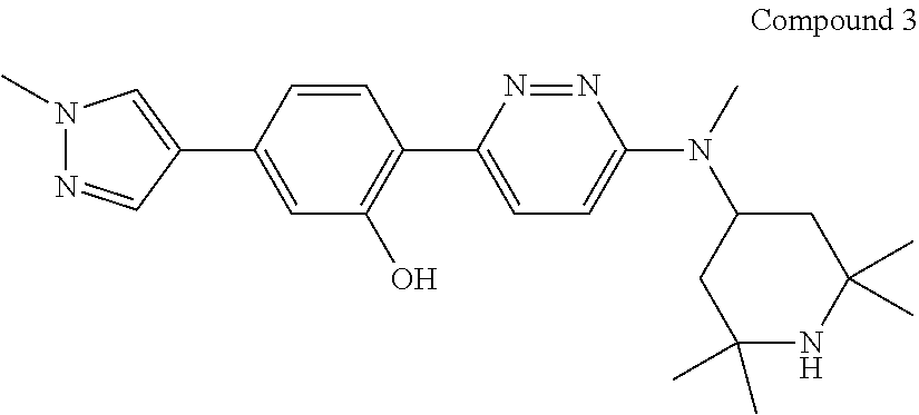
C1=C(C2=C(O)C=C(C3=CN(C)N=C3)C=C2)N=NC(N(C)C2CC(C)(C)NC(C)(C)C2)=C1
